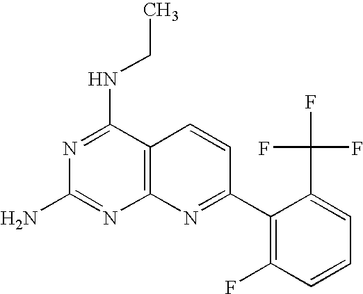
N1=C(NCC)C2=C(N=C1N)N=C(C1=C(F)C=CC=C1C(F)(F)F)C=C2
